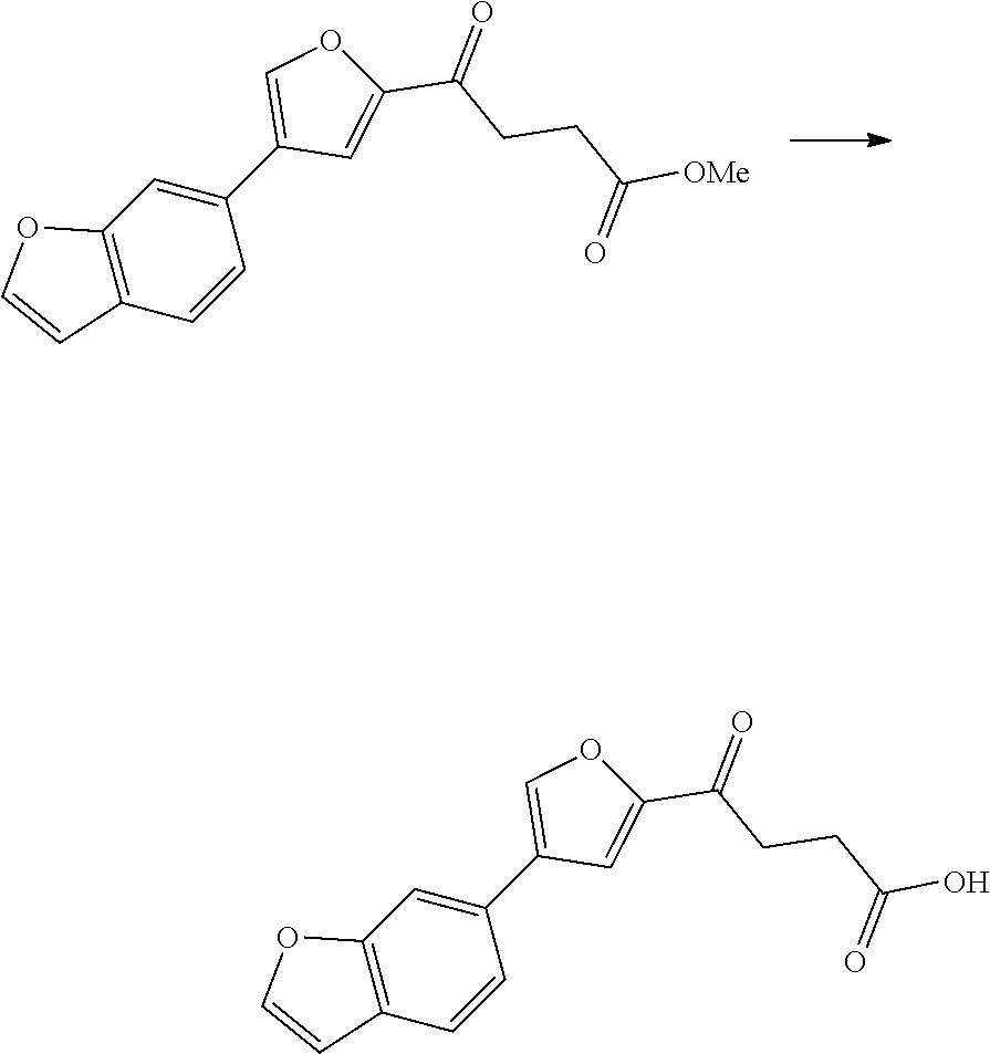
C1(C2=COC(C(CCC([OMe])=O)=O)=C2)=CC2=C(C=C1)C=CO2.C1(C2=COC(C(CCC(O)=O)=O)=C2)=CC2=C(C=C1)C=CO2
